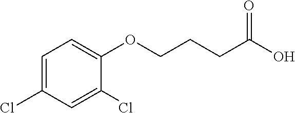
C1=C(Cl)C=C(Cl)C(OCCCC(O)=O)=C1
